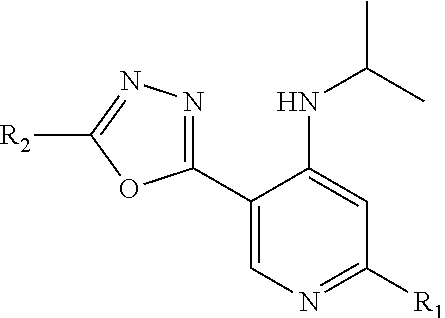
C1(C2=CN=C([R1])C=C2NC(C)C)=NN=C([R2])O1
